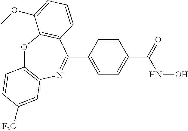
O1C2=C(N=C(C3=CC=C(C(NO)=O)C=C3)C3=C1C(OC)=CC=C3)C=C([F3C])C=C2
